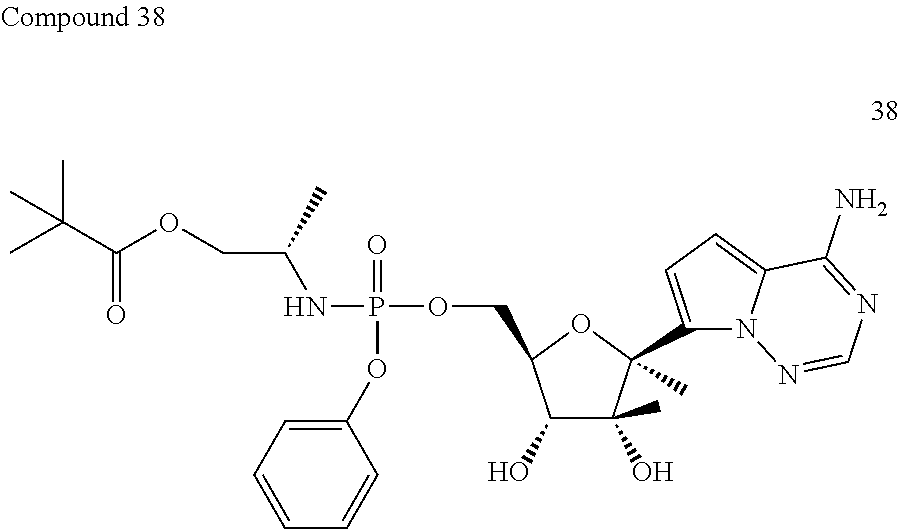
C1(O)C(O)(C)C(C2=CC=C3N2N=CN=C3N)(C)OC1COP(=O)(NC(COC(C(C)(C)C)=O)C)OC1=CC=CC=C1
